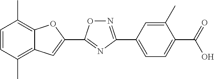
C1=CC(C)=C2C(=C1C)OC(C1=NC(C3=CC=C(C(=O)O)C(C)=C3)=NO1)=C2
